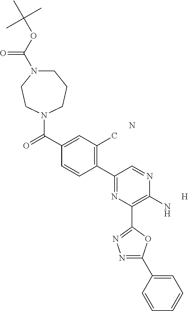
N.[H].C1N(C(OC(C)(C)C)=O)CCN(C(=O)C2=CC(C)=C(C3=NC(C4=NN=C(C5=CC=CC=C5)O4)=C(N)N=C3)C=C2)CC1
